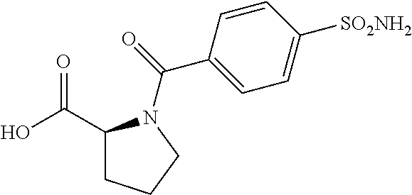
C1(C(O)=O)CCCN1C(C1=CC=C([SO2NH2])C=C1)=O
